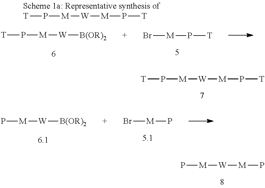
[T]P[M][W][M]P[T].P[M][W][B(OR)2].Br[M]P.P[M][W][M]P.[T]P[M][W][M]P[T].[T]P[M][W][B(OR)2].Br[M]P[T]
